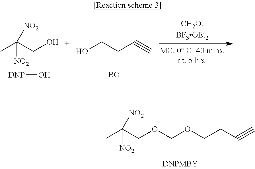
CC(CO)([NO2])[NO2].[DNP]O.OCCC#C.[BO].CC(COCOCCC#C)([NO2])[NO2]
